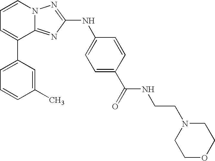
C1=C(C2=CC=CN3C2=NC(NC2=CC=C(C(=O)NCCN4CCOCC4)C=C2)=N3)C=C(C)C=C1
